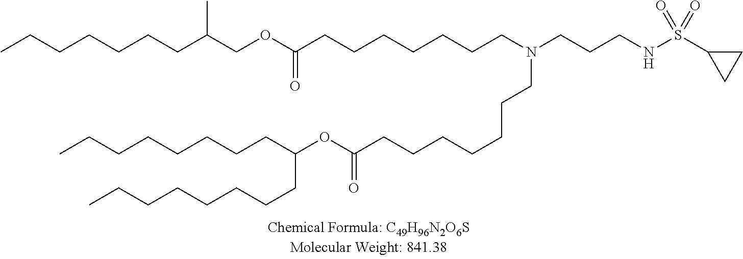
O(C(=O)CCCCCCCN(CCCNS(=O)(=O)C1CC1)CCCCCCCC(OCC(CCCCCCC)C)=O)C(CCCCCCCC)CCCCCCCC
